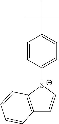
C1=CC([S+]2C3=C(C=C2)C=CC=C3)=CC=C1C(C)(C)C
